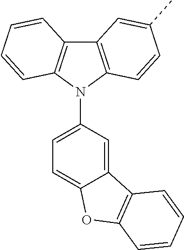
C12=C(N(C3=CC=C4C(=C3)C3=C(O4)C=CC=C3)C3=C1C=CC=C3)C=CC(C)=C2
